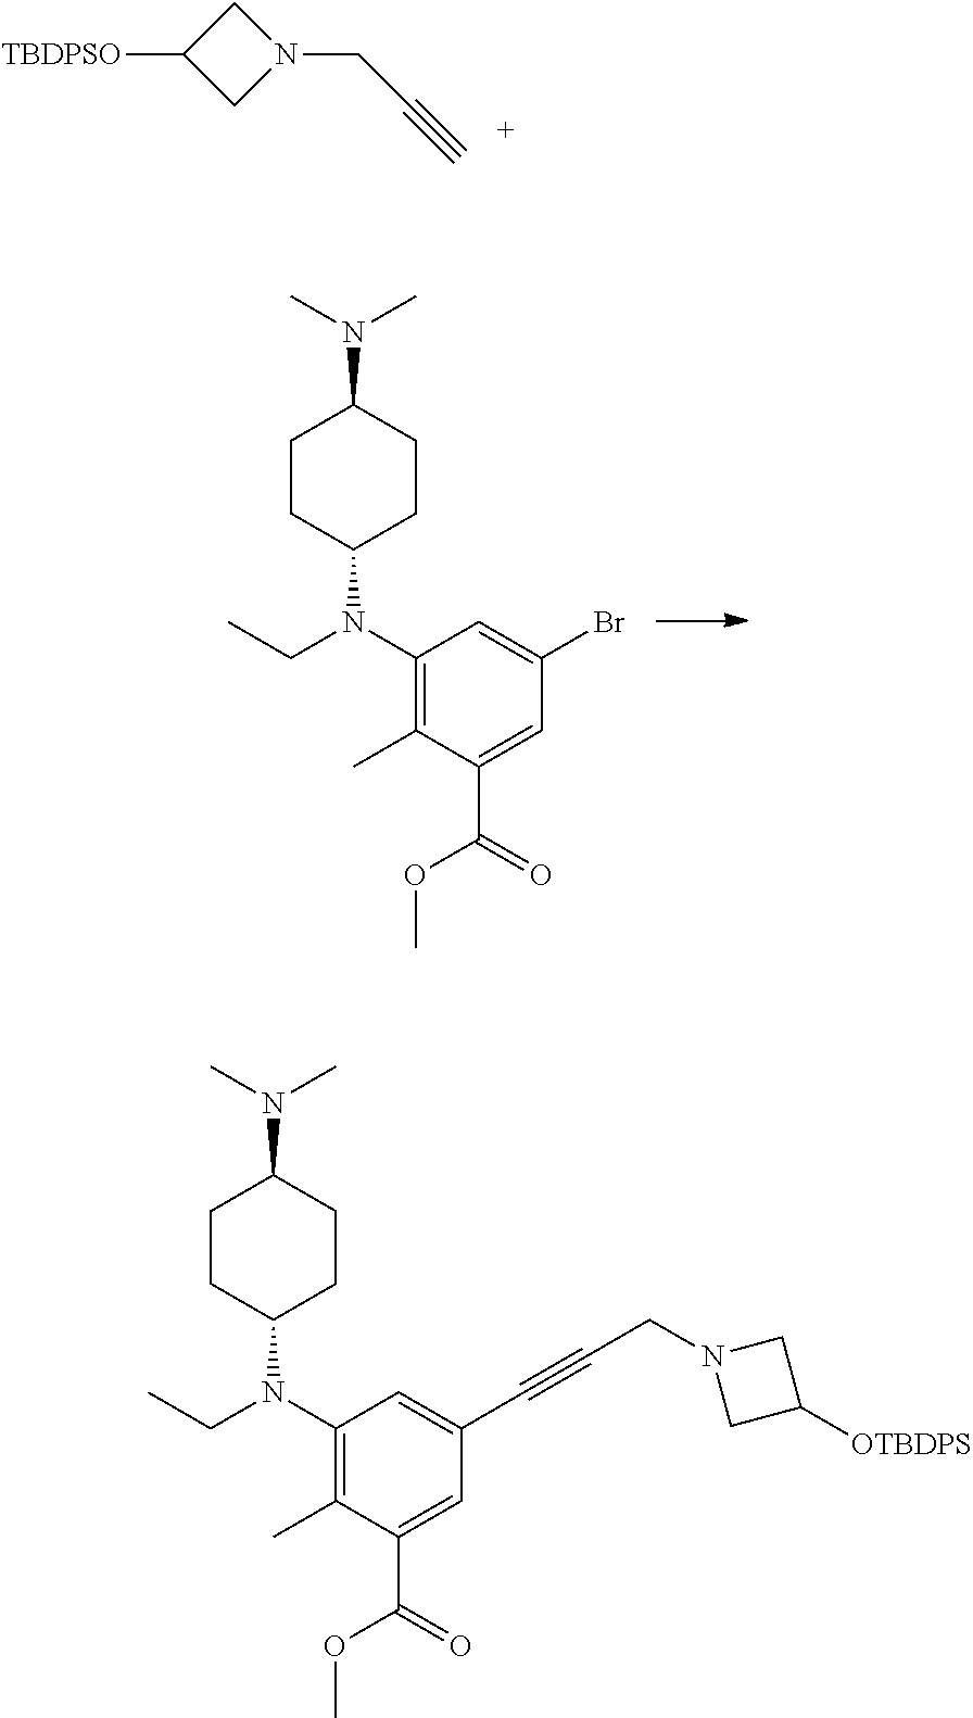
C1(C)=C(N(C2CCC(N(C)C)CC2)CC)C=C(Br)C=C1C(=O)OC.C1(C)=C(N(C2CCC(N(C)C)CC2)CC)C=C(C#CCN2CC([OTBDPS])C2)C=C1C(=O)OC.C1([TBDPSO])CN(CC#C)C1
